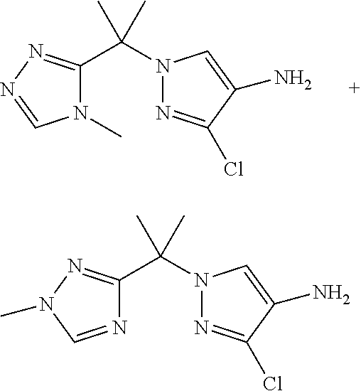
N1(C)C(C(C)(C)N2N=C(Cl)C(N)=C2)=NN=C1.N1=CN(C)N=C1C(C)(C)N1N=C(Cl)C(N)=C1
